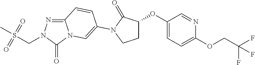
C12=NN(CS(C)(=O)=O)C(=O)N1C=C(N1C(=O)C(OC3=CC=C(OCC(F)(F)F)N=C3)CC1)C=C2
